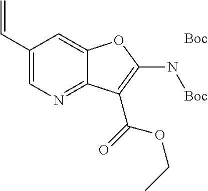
C(C1=CN=C2C(=C1)OC(N[Boc])=C2C(=O)OCC)=C.[Boc]
